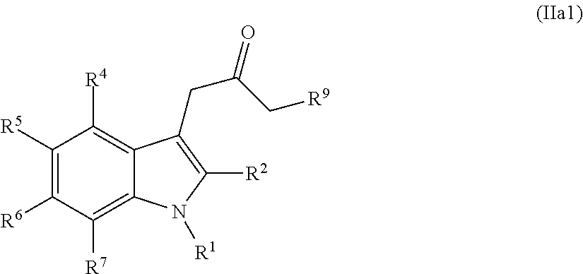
C1([R5])=C([R6])C([R7])=C2C(=C1[R4])C(CC(=O)C[R9])=C([R2])N2[R1]
